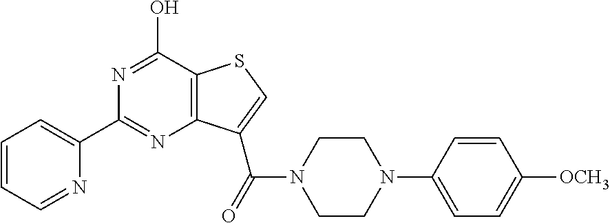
C1(C2=CC=CC=N2)=NC2=C(C(O)=N1)SC=C2C(=O)N1CCN(C2=CC=C([OCH3])C=C2)CC1
